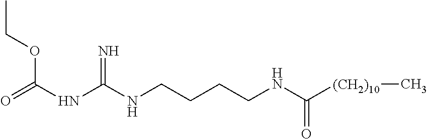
N(C(NCCCCNC([(CH2)10]C)=O)=N)C(OCC)=O
